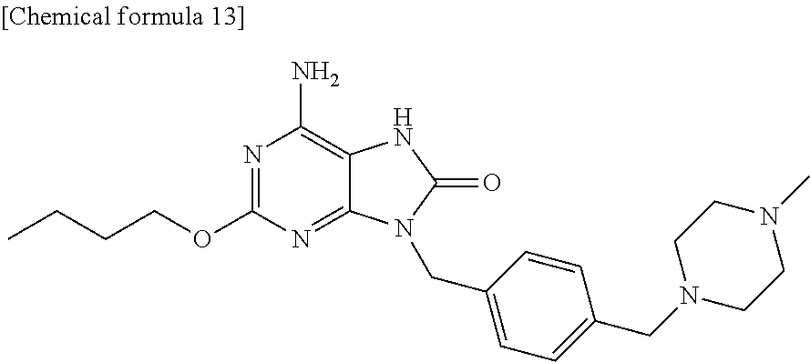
N1=C(OCCCC)N=C2C(=C1N)NC(=O)N2CC1=CC=C(CN2CCN(C)CC2)C=C1
